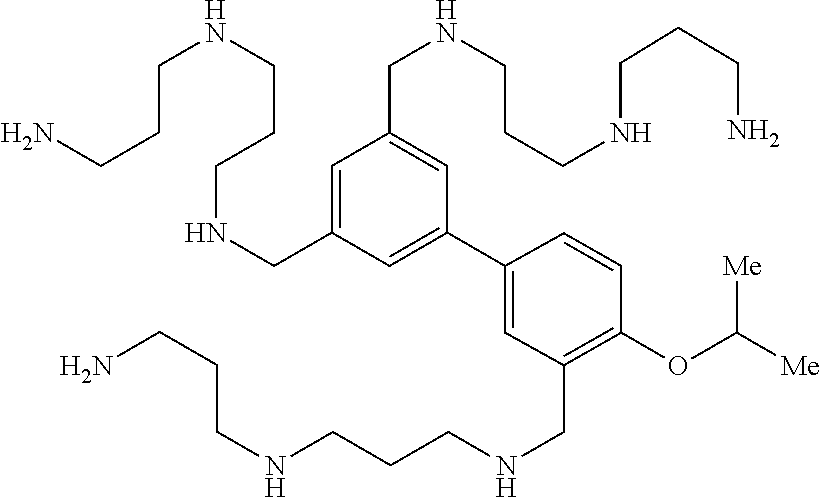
C1=C(CNCCCNCCCN)C=C(C2=CC(CNCCCNCCCN)=C(OC([Me])[Me])C=C2)C=C1CNCCCNCCCN
